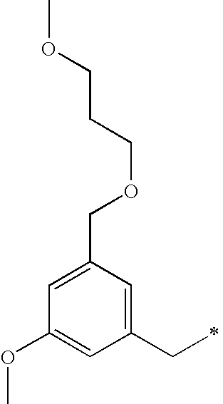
C1=C(COCCCOC)C=C(CC)C=C1OC
